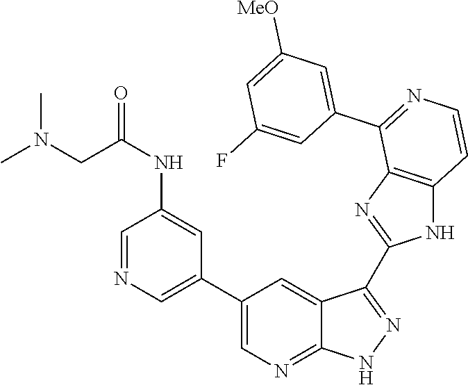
C1=NC=C(C2=CN=C3C(=C2)C(C2=NC4=C(N2)C=CN=C4C2=CC([MeO])=CC(F)=C2)=NN3)C=C1NC(=O)CN(C)C
